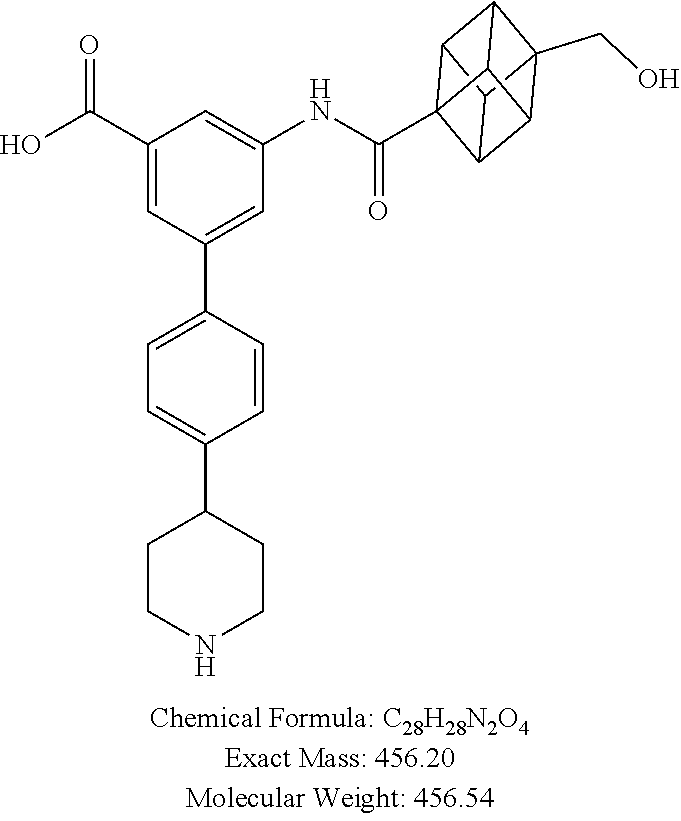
C1=CC(C2=CC(NC(=O)C34C5C6C7(CO)C(C63)C4C57)=CC(C(O)=O)=C2)=CC=C1C1CCNCC1
